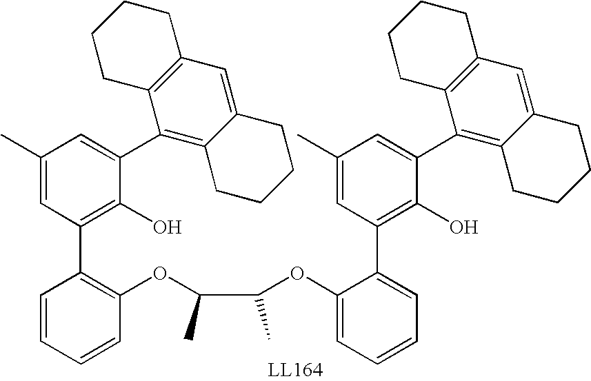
C1=CC=CC(OC(C(OC2=CC=CC=C2C2=C(O)C(C3=C4C(=CC5=C3CCCC5)CCCC4)=CC(C)=C2)C)C)=C1C1=C(O)C(C2=C3C(=CC4=C2CCCC4)CCCC3)=CC(C)=C1
